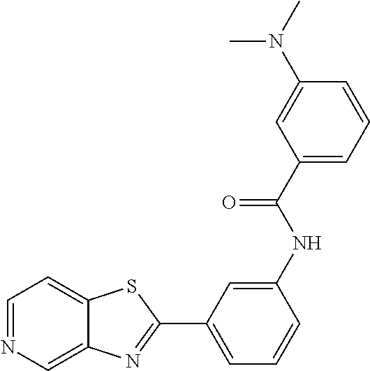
C1(C2=NC3=CN=CC=C3S2)=CC=CC(NC(C2=CC=CC(N(C)C)=C2)=O)=C1
